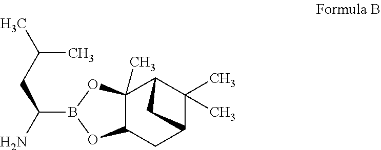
C12(C)C(CC3C(C)(C)C1C3)OB(C(CC(C)C)N)O2
